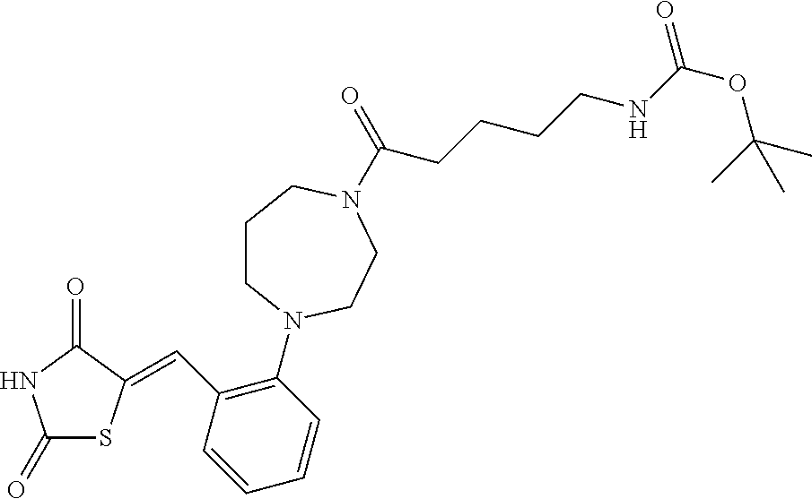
C1(=O)SC(=CC2=C(N3CCCN(C(=O)CCCCNC(OC(C)(C)C)=O)CC3)C=CC=C2)C(=O)N1
